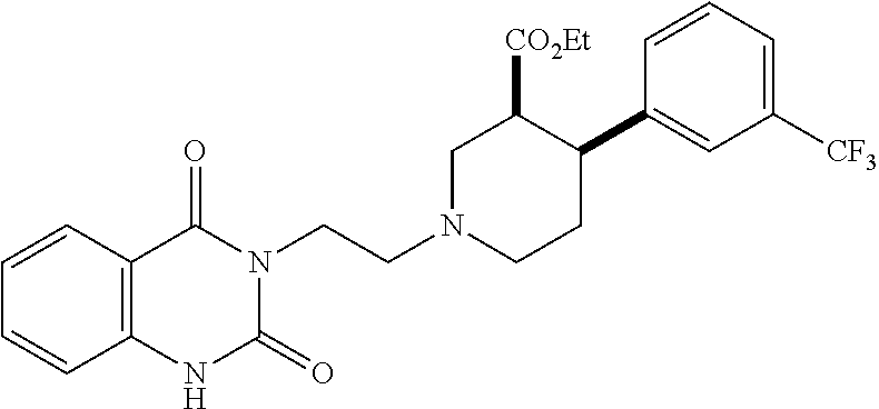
C12=C(C=CC=C1)C(=O)N(CCN1CC([CO2Et])C(C3=CC([CF3])=CC=C3)CC1)C(=O)N2
